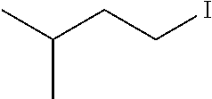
C(CCI)(C)C
